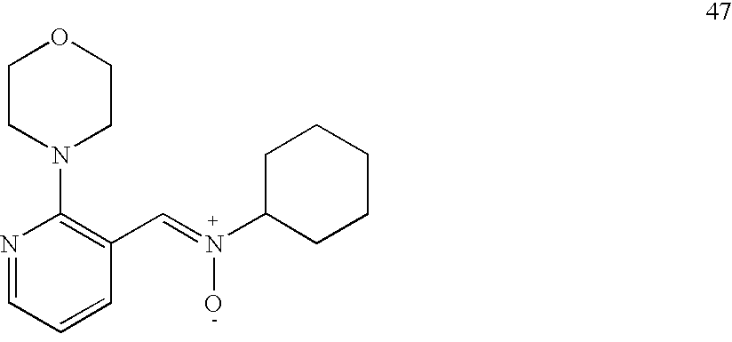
N1=CC=CC(C=N(C2CCCCC2)O)=C1N1CCOCC1
